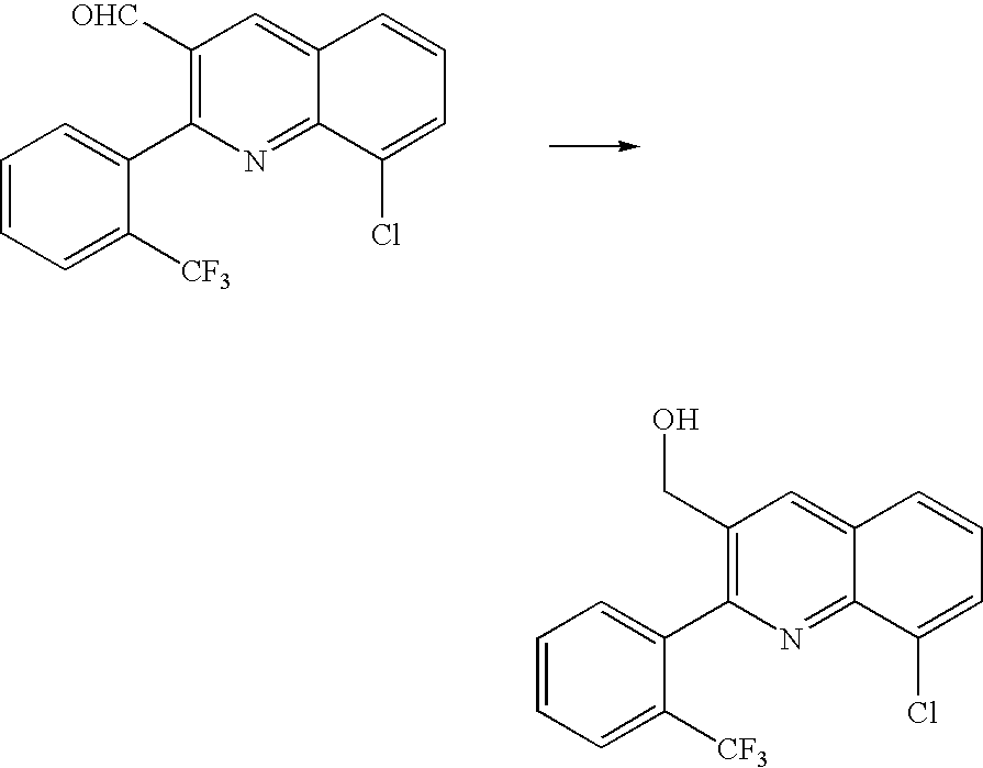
C1([OHC])=C(C2=CC=CC=C2[CF3])N=C2C(=C1)C=CC=C2Cl.C1(CO)=C(C2=CC=CC=C2[CF3])N=C2C(=C1)C=CC=C2Cl
